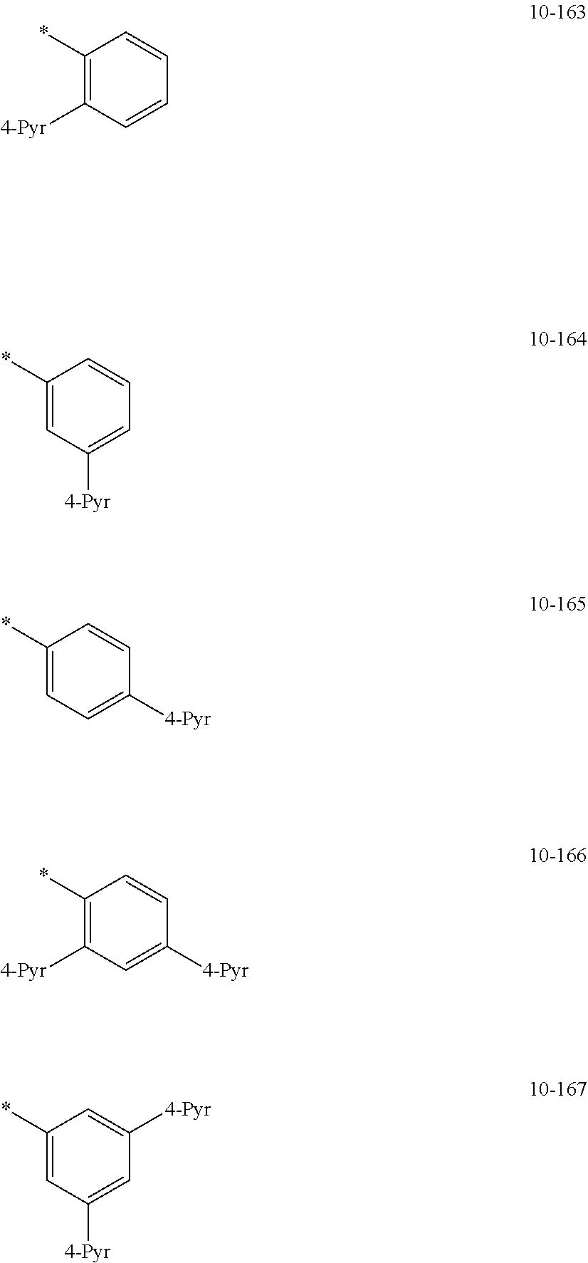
C1(*)=C([4-Pyr])C=CC=C1.C1(*)=CC([4-Pyr])=CC=C1.C1(*)=CC=C([4-Pyr])C=C1.C1(*)=C([4-Pyr])C=C([4-Pyr])C=C1.C1(*)=CC([4-Pyr])=CC([4-Pyr])=C1
